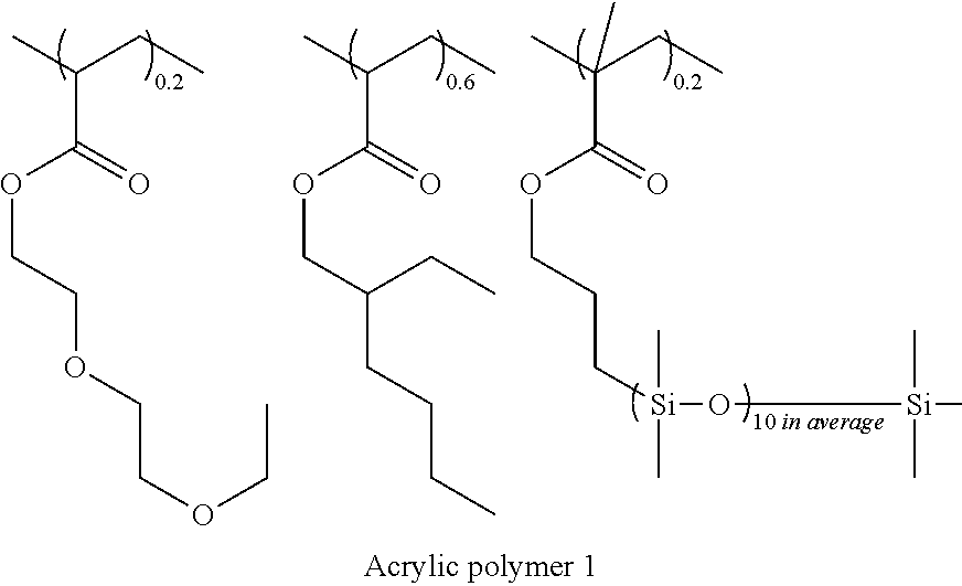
C(C(C)CC)(=O)OCCOCCOCC.C(C(C)CC)(=O)OCC(CCCC)CC.C(C(C)(CC)C)(=O)OCCC[Si](C)(C)O[Si](C)(C)C
